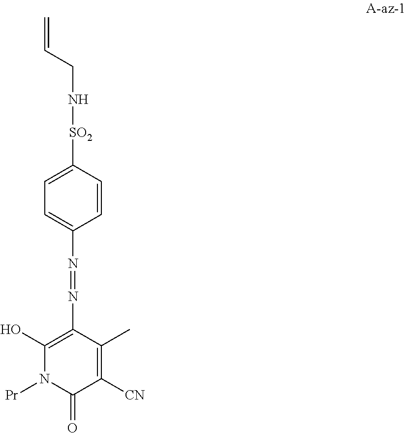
C1=CC([SO2]NCC=C)=CC=C1N=NC1=C(O)N([Pr])C(=O)C([CN])=C1C
